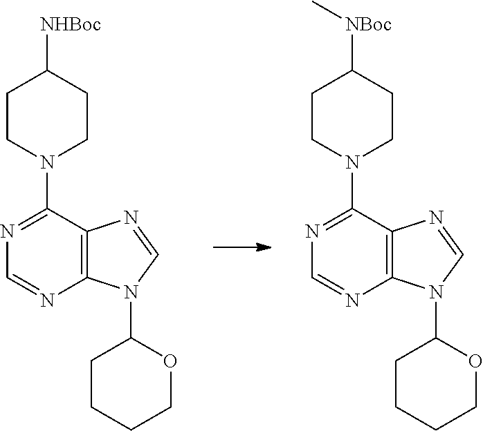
C12=C(C(N3CCC([NBoc]C)CC3)=NC=N1)N=CN2C1CCCCO1.C12=C(C(N3CCC([NHBoc])CC3)=NC=N1)N=CN2C1CCCCO1
